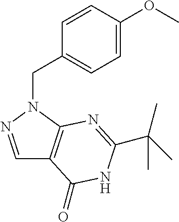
C1=NN(CC2=CC=C(OC)C=C2)C2=C1C(=O)NC(C(C)(C)C)=N2
